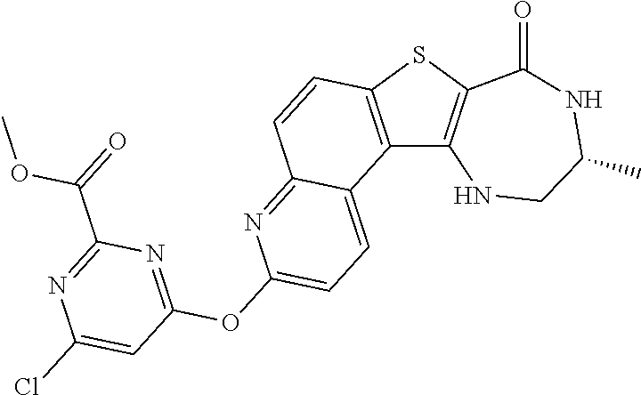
C12=C(SC3=C1NCC(C)NC3=O)C=CC1=NC(OC3=NC(C(OC)=O)=NC(Cl)=C3)=CC=C21
